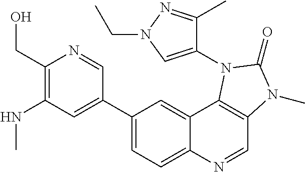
C1(CO)=C(NC)C=C(C2=CC=C3C(=C2)C2=C(C=N3)N(C)C(=O)N2C2=CN(CC)N=C2C)C=N1
